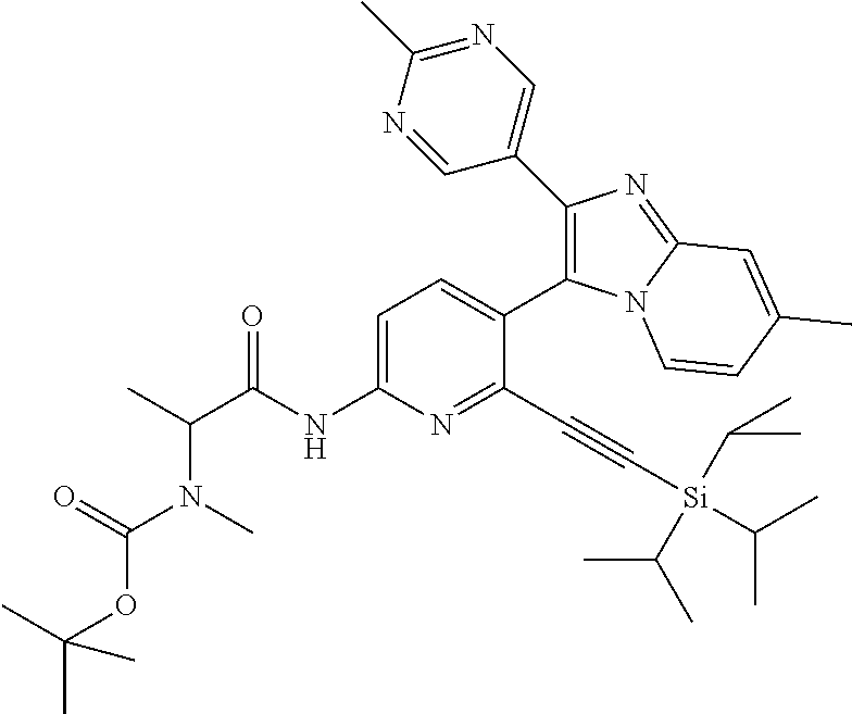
C1=C(NC(C(C)N(C)C(=O)OC(C)(C)C)=O)N=C(C#C[Si](C(C)C)(C(C)C)C(C)C)C(C2=C(C3=CN=C(C)N=C3)N=C3N2C=CC(C)=C3)=C1
